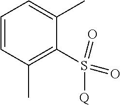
C1=CC(C)=C(S(=O)(=O)[Q])C(C)=C1
